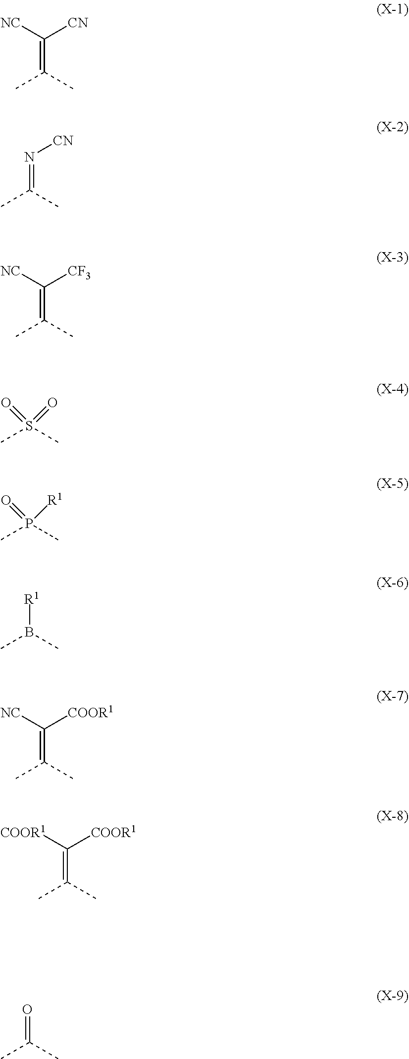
C(=C(C)C)([NC])[CN].N(=C(C)C)[CN].C(=C(C)C)([NC])[CF3].S(C)(C)(=O)=O.P(C)(C)(=O)[R1].B(C)(C)[R1].C(=C(C)C)([NC])[COOR1].C(=C(C)C)([COOR1])[COOR1].O=C(C)C
